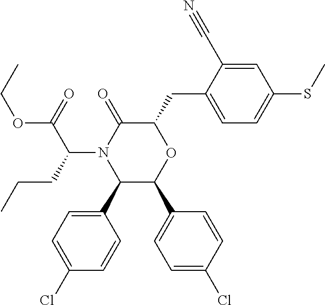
C1(C2=CC=C(Cl)C=C2)C(C2=CC=C(Cl)C=C2)OC(CC2=CC=C(SC)C=C2C#N)C(=O)N1C(C(=O)OCC)CCC
